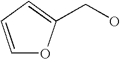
C1=CC=C(CO)O1
